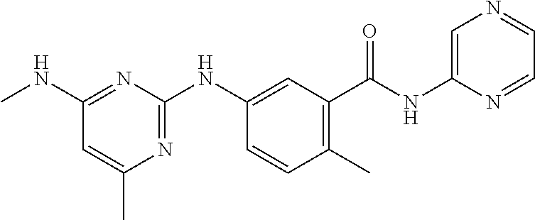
C1=CC(C)=C(C(NC2=CN=CC=N2)=O)C=C1NC1=NC(C)=CC(NC)=N1
